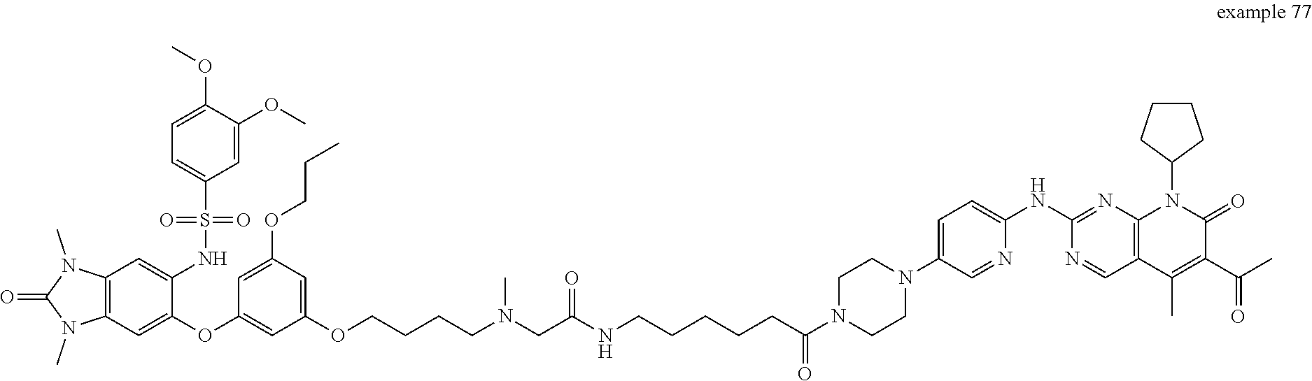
C1CN(C(CCCCCNC(CN(C)CCCCOC2=CC(OCCC)=CC(OC3=CC4=C(N(C)C(=O)N4C)C=C3NS(C3=CC=C(OC)C(OC)=C3)(=O)=O)=C2)=O)=O)CCN1C1=CC=C(NC2=NC3=C(C(C)=C(C(C)=O)C(=O)N3C3CCCC3)C=N2)N=C1
